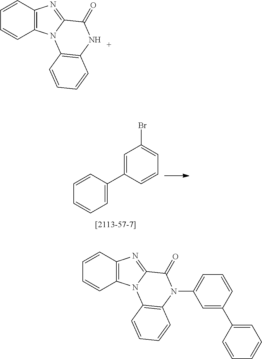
C1=CC(C2=CC(Br)=CC=C2)=CC=C1.C1=CC2=C(C=C1)N1C(=N2)C(=O)NC2=C1C=CC=C2.C1=CC2=C(C=C1)N1C(=N2)C(=O)N(C2=CC=CC(C3=CC=CC=C3)=C2)C2=C1C=CC=C2
